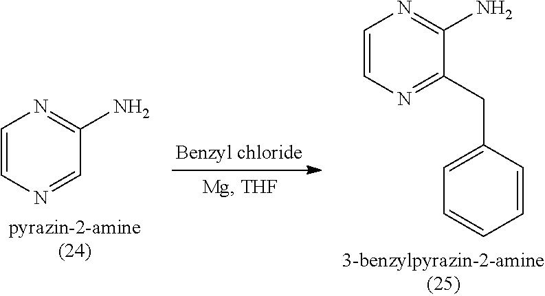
C1=CN=C(CC2=CC=CC=C2)C(N)=N1.C1=CN=CC(N)=N1
